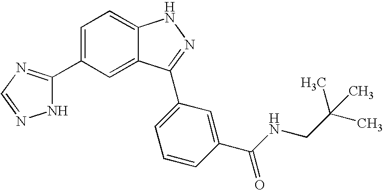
C1=C(C2=NC=NN2)C=C2C(=C1)NN=C2C1=CC=CC(C(NCC(C)(C)C)=O)=C1
